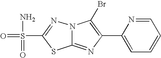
N12C(=NC(C3=CC=CC=N3)=C1Br)SC(S(=O)(=O)N)=N2
